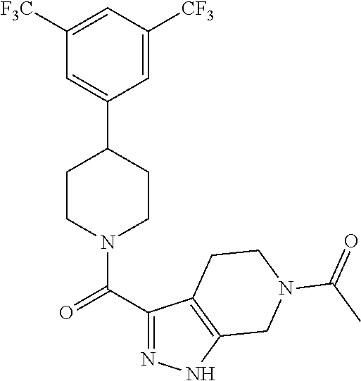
C1([F3C])=CC([CF3])=CC(C2CCN(C(C3=NNC4=C3CCN(C(C)=O)C4)=O)CC2)=C1
